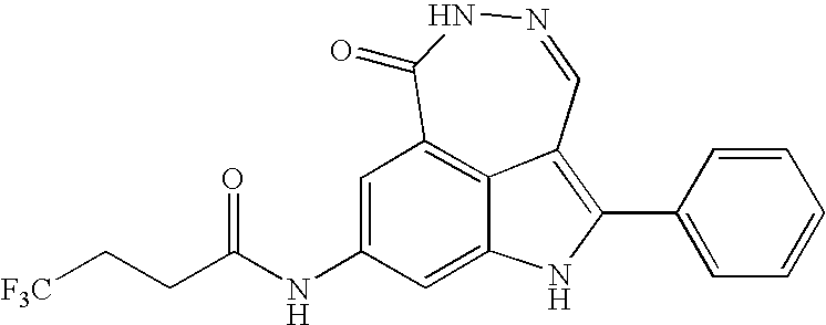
N1=CC2=C(C3=CC=CC=C3)NC3=CC(NC(CC[F3C])=O)=CC(=C23)C(=O)N1
